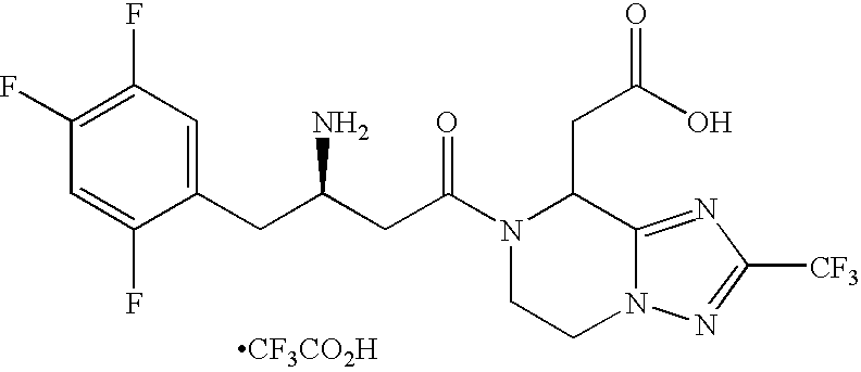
C1(CC(CC(N2CCN3C(=NC([CF3])=N3)C2CC(=O)O)=O)N)=CC(F)=C(F)C=C1F.[CF3CO2H]
